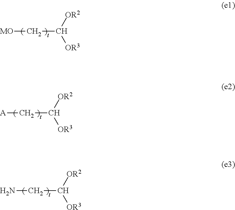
[MO]CC([OR2])[OR3].[A]CC([OR2])[OR3].NCC([OR2])[OR3]
